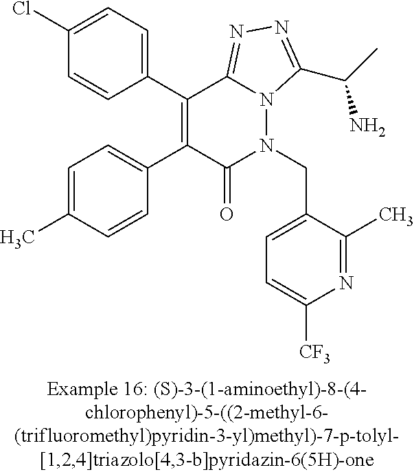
C1(Cl)=CC=C(C2=C(C3=CC=C(C)C=C3)C(=O)N(CC3=CC=C([CF3])N=C3C)N3C2=NN=C3C(C)N)C=C1
